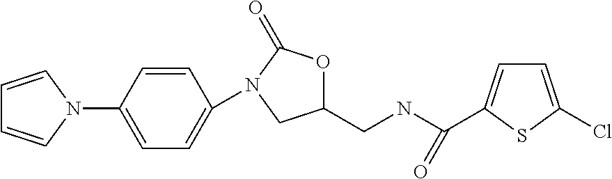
C1=CC(N2C=CC=C2)=CC=C1N1C(=O)OC(CNC(=O)C2=CC=C(Cl)S2)C1
